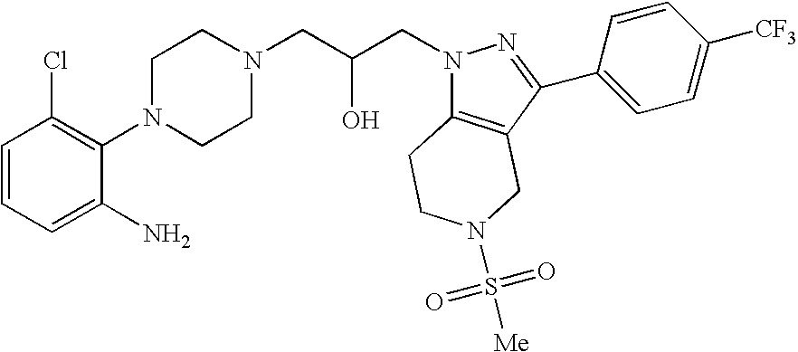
C1=CC=C(N)C(N2CCN(CC(CN3C4=C(C(C5=CC=C([CF3])C=C5)=N3)CN(S(=O)(=O)[Me])CC4)O)CC2)=C1Cl
